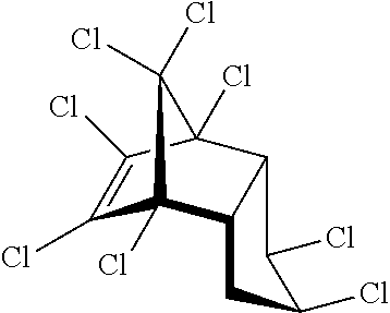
C1(Cl)=C(Cl)C2(Cl)C3C(C1(Cl)C2(Cl)Cl)CC(Cl)C3Cl
